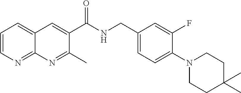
C1=CN=C2C(=C1)C=C(C(NCC1=CC=C(N3CCC(C)(C)CC3)C(F)=C1)=O)C(C)=N2
